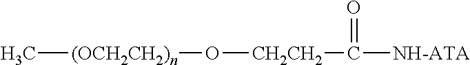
C[(OCH2CH2)n]O[CH2CH2]C(=O)[NH-ATA]
